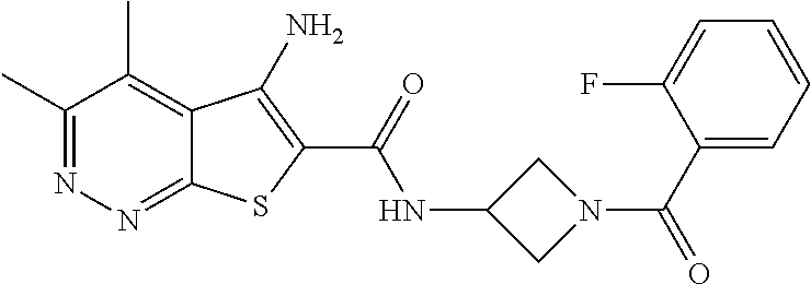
C1(C)=NN=C2C(=C1C)C(N)=C(C(=O)NC1CN(C(C3=CC=CC=C3F)=O)C1)S2
